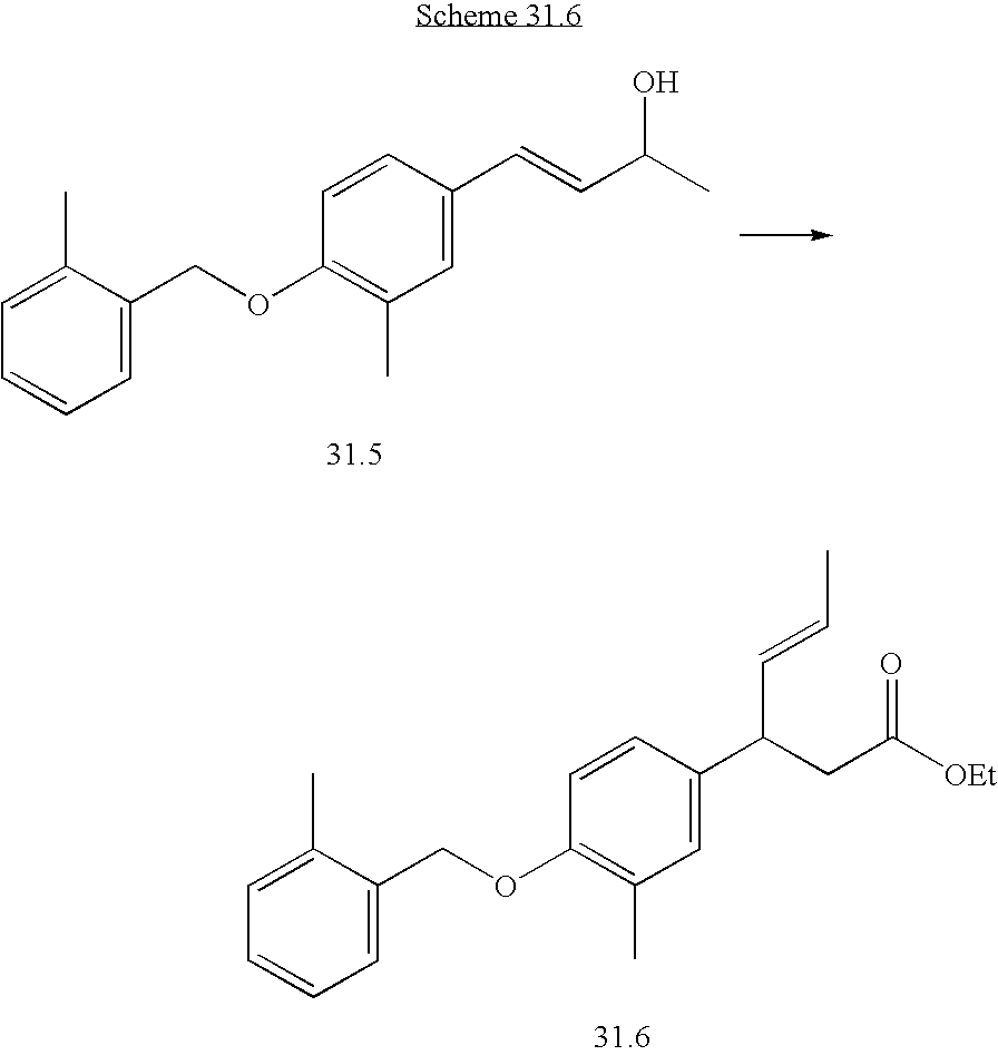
C1=C(C)C(COC2=C(C)C=C(C=CC(C)O)C=C2)=CC=C1.C1=C(C)C(COC2=C(C)C=C(C(CC([OEt])=O)C=CC)C=C2)=CC=C1
